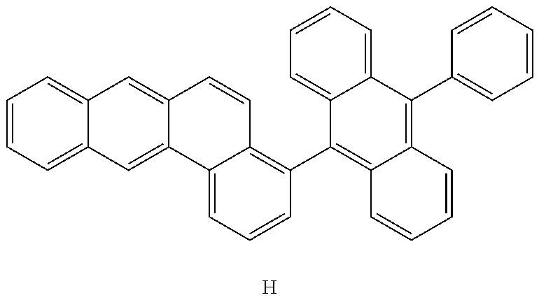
C1=CC=C2C(=C1)C=C1C(=C2)C2=CC=CC(C3=C4C(=C(C5=CC=CC=C5)C5=CC=CC=C35)C=CC=C4)=C2C=C1.[H]
